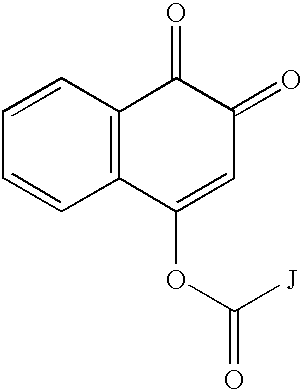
C1=CC2=C(C=C1)C(OC([J])=O)=CC(=O)C2=O
